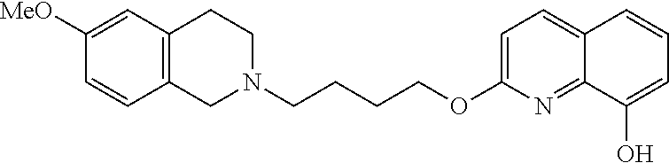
C1N(CCCCOC2=CC=C3C(=N2)C(O)=CC=C3)CCC2=C1C=CC([MeO])=C2
